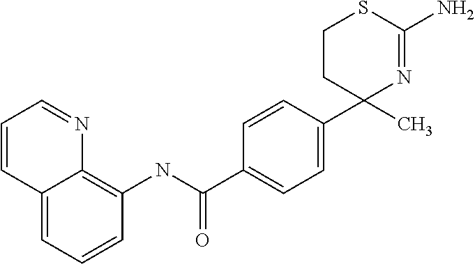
C1(NC(=O)C2=CC=C(C3(C)CCSC(N)=N3)C=C2)=C2C(=CC=C1)C=CC=N2
